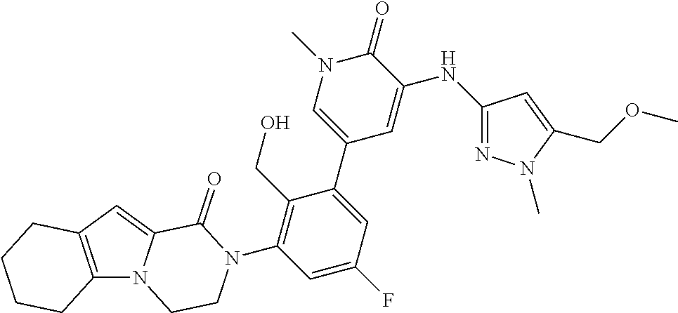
C12=C(C=C3N1CCN(C1=C(CO)C(C4=CN(C)C(=O)C(NC5=NN(C)C(COC)=C5)=C4)=CC(F)=C1)C3=O)CCCC2
